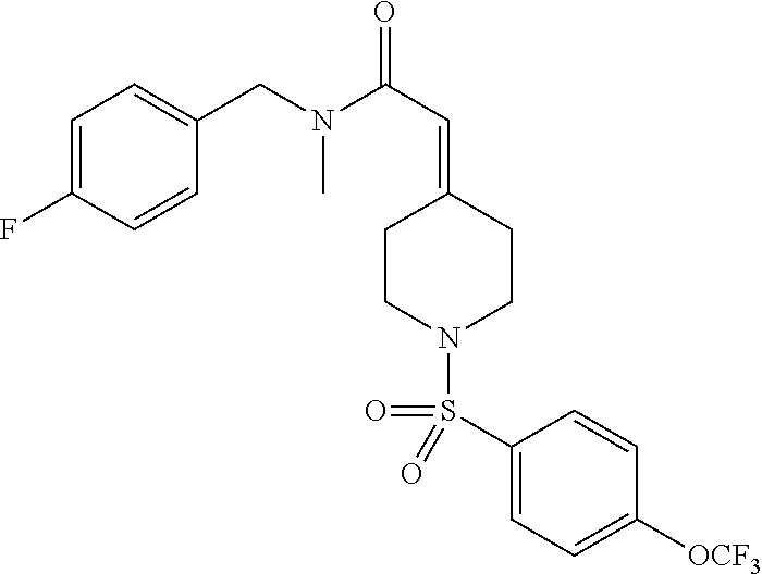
C1=C(F)C=CC(CN(C(C=C2CCN(S(C3=CC=C([OCF3])C=C3)(=O)=O)CC2)=O)C)=C1
